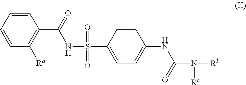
C1=CC=CC([Ra])=C1C(=O)NS(C1=CC=C(NC(N([Rb])[Rc])=O)C=C1)(=O)=O
